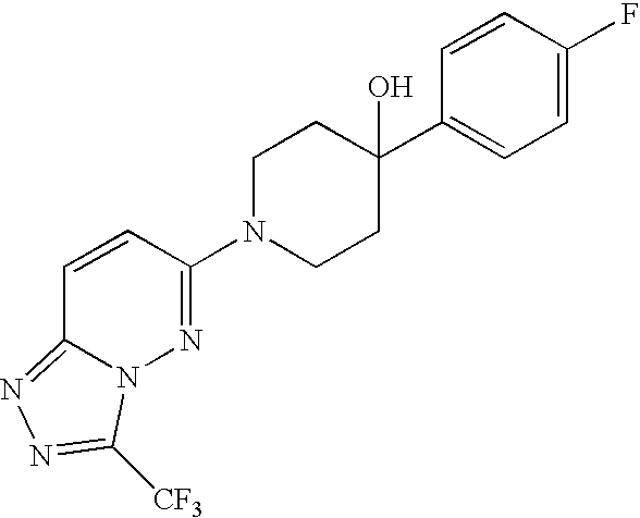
C1N(C2=NN3C(=NN=C3[CF3])C=C2)CCC(C2=CC=C(F)C=C2)(O)C1
